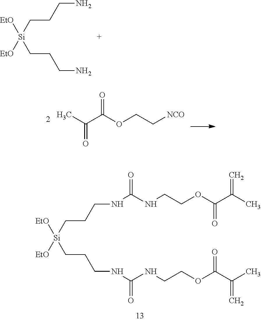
[Si](CCCN)(CCCN)([EtO])[EtO].CC(C(OCC[NCO])=O)=O.[Si](CCCNC(NCCOC(C(C)=C)=O)=O)(CCCNC(NCCOC(C(C)=C)=O)=O)([EtO])[EtO]
